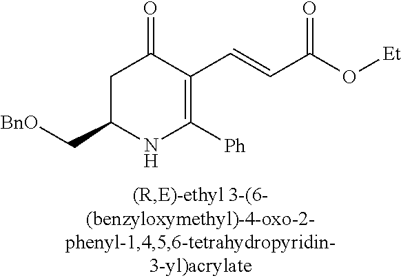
C1C(C[BnO])NC([Ph])=C(C=CC(O[Et])=O)C1=O
